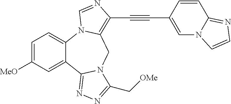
C1=C([MeO])C=C2C(=C1)N1C(=C(C#CC3=CN4C(=NC=C4)C=C3)N=C1)CN1C2=NN=C1C[OMe]
